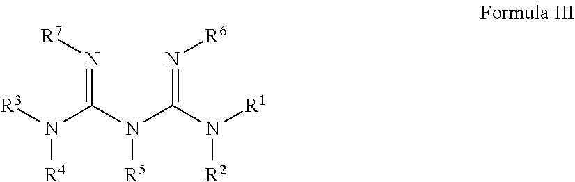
[R3]N(C(=N[R7])N(C(=N[R6])N([R1])[R2])[R5])[R4]
